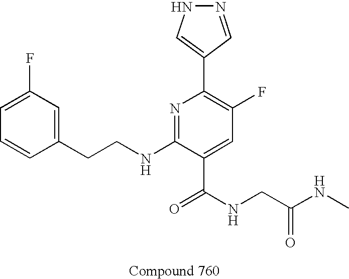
C1=CC(CCNC2=NC(C3=CNN=C3)=C(F)C=C2C(NCC(=O)NC)=O)=CC(F)=C1
